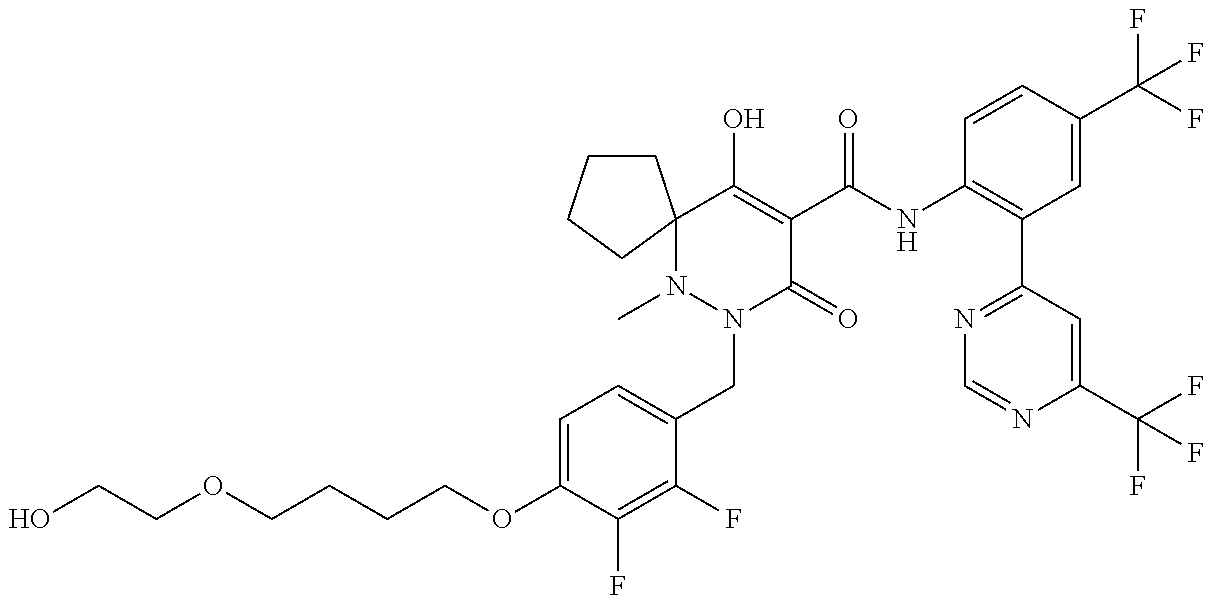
C(COC1=CC=C(CN2C(=O)C(C(NC3=C(C4=NC=NC(C(F)(F)F)=C4)C=C(C(F)(F)F)C=C3)=O)=C(O)C3(N2C)CCCC3)C(F)=C1F)CCOCCO
